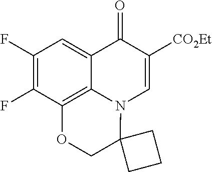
C1(F)=C(F)C2=C3C(=C1)C(=O)C([CO2Et])=CN3C1(CO2)CCC1
